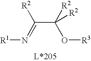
O(C(C(=N[R1])[R2])([R2])[R2])[R3]
